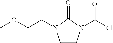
O=C1N(CCOC)CCN1C(Cl)=O
